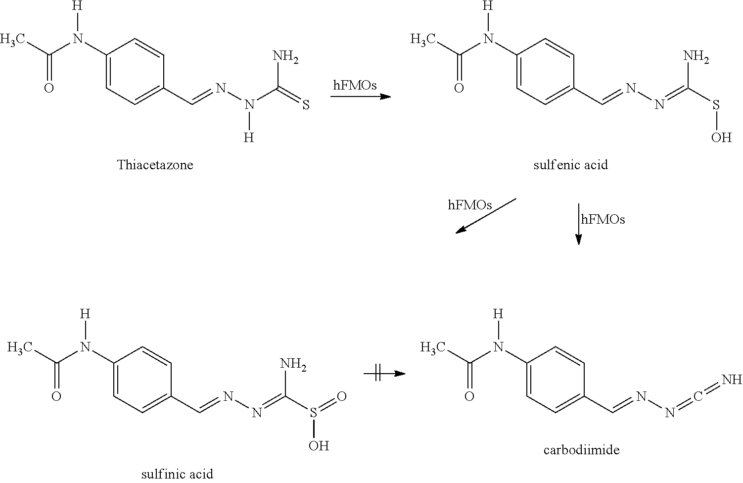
C1(N(C(C)=O)[H])=CC=C(C=NN=C(SO)N)C=C1.C1(N(C(C)=O)[H])=CC=C(C=NN(C(=S)N)[H])C=C1.C1(N(C(C)=O)[H])=CC=C(C=NN=C(S(=O)O)N)C=C1.C1(N(C(C)=O)[H])=CC=C(C=NN=C=N)C=C1
